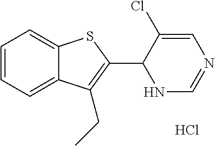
C1=CC=C2C(=C1)SC(C1NC=NC=C1Cl)=C2CC.Cl
